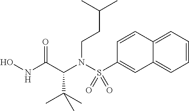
ONC(C(N(S(=O)(=O)C1=CC2=CC=CC=C2C=C1)CCC(C)C)C(C)(C)C)=O
